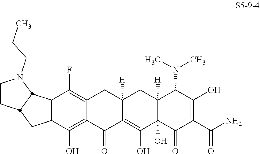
C12=C(C(F)=C3C(=C1O)C(=O)C1=C(O)C4(O)C([H])(CC1([H])C3)C(N(C)C)C(O)=C(C(N)=O)C4=O)C1N(CCC)CCC1C2
